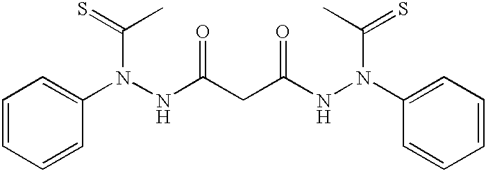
C1=CC=CC(N(NC(CC(NN(C2=CC=CC=C2)C(=S)C)=O)=O)C(=S)C)=C1
